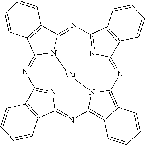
N1=C2N3C(=NC4=NC(=NC5=C6C(=C(N5[Cu]3)N=C3N=C1C1=C3C=CC=C1)C=CC=C6)C1=C4C=CC=C1)C1=C2C=CC=C1
